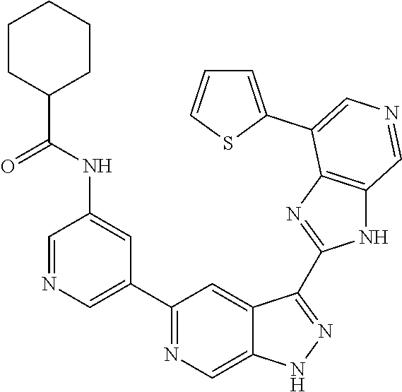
C1(C2=CN=CC(NC(=O)C3CCCCC3)=C2)=NC=C2C(=C1)C(C1=NC3=C(N1)C=NC=C3C1=CC=CS1)=NN2
